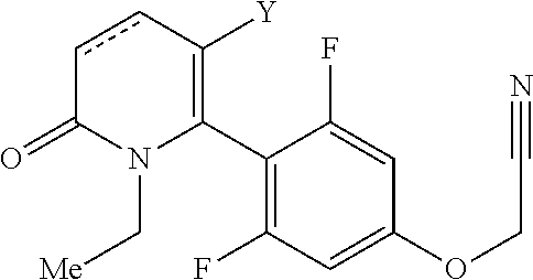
C1(C2=C([Y])ccC(=O)N2C[Me])=C(F)C=C(OCC#N)C=C1F
